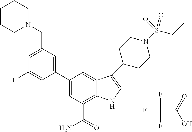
FC(C(=O)O)(F)F.C1(C2=CC(C(=O)N)=C3C(=C2)C(C2CCN(S(CC)(=O)=O)CC2)=CN3)=CC(CN2CCCCC2)=CC(F)=C1
